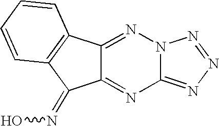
C12=NN=NN1N=C1C(=N2)C(=NO)C2=C1C=CC=C2
